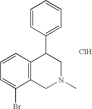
C1(Br)=CC=CC2=C1CN(C)CC2C1=CC=CC=C1.Cl
